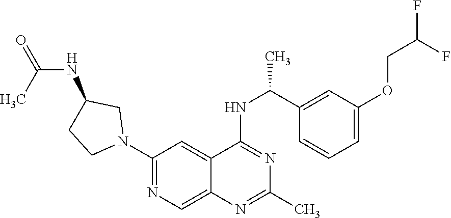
C1(N2CC(NC(=O)C)CC2)=NC=C2C(=C1)C(NC(C1=CC(OCC(F)F)=CC=C1)C)=NC(C)=N2
